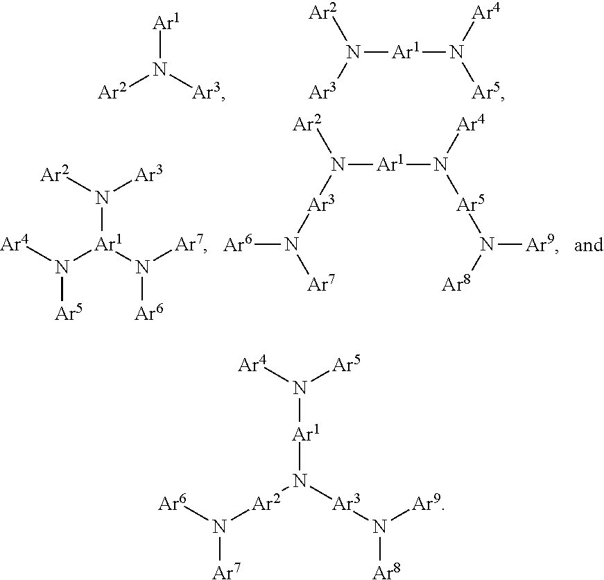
[Ar2]N([Ar3])[Ar1].[Ar2]N([Ar3])[Ar1]N([Ar4])[Ar5].[Ar4]N([Ar1](N([Ar7])[Ar6])N([Ar3])[Ar2])[Ar5].[Ar2]N([Ar3]N([Ar6])[Ar7])[Ar1]N([Ar4])[Ar5]N([Ar9])[Ar8].[Ar6]N([Ar2]N([Ar3]N([Ar8])[Ar9])[Ar1]N([Ar4])[Ar5])[Ar7]
